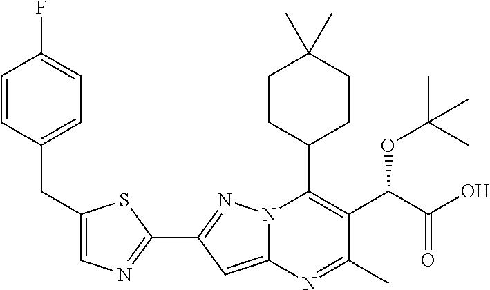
C1=CC(CC2=CN=C(C3=NN4C(=C3)N=C(C)C(C(C(O)=O)OC(C)(C)C)=C4C3CCC(C)(C)CC3)S2)=CC=C1F
